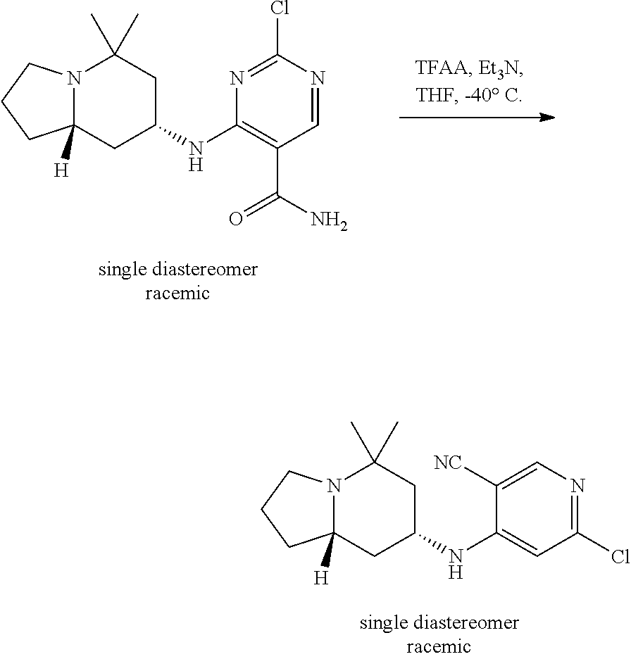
N12C([H])(CC(NC3=CC(Cl)=NC=C3[NC])CC1(C)C)CCC2.N12C([H])(CC(NC3=C(C(N)=O)C=NC(Cl)=N3)CC1(C)C)CCC2
